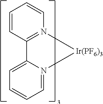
C12=N(C=CC=C1)[Ir(PF6)3]N1=CC=CC=C21
